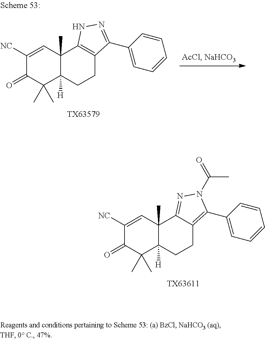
C1([NC])=CC2(C)C([H])(C(C)(C)C1=O)CCC1=C(C3=CC=CC=C3)N(C(=O)C)N=C21.[TX63611].C1([NC])=CC2(C)C([H])(C(C)(C)C1=O)CCC1=C2NN=C1C1=CC=CC=C1.[TX63579]
